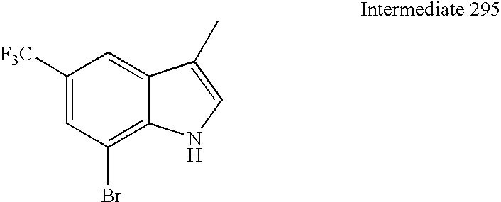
C1([F3C])=CC(Br)=C2C(=C1)C(C)=CN2
